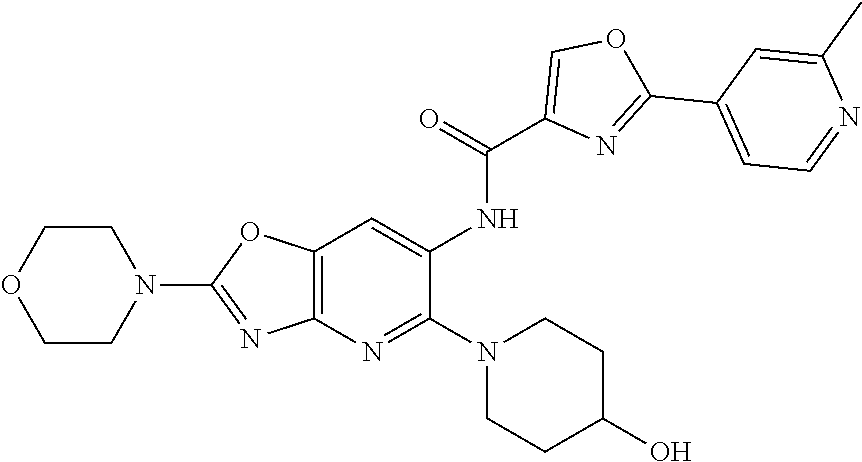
C1CN(C2=NC3=C(OC(N4CCOCC4)=N3)C=C2NC(C2=COC(C3=CC=NC(C)=C3)=N2)=O)CCC1O
